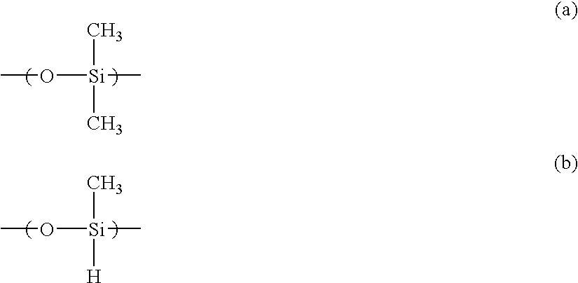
CO[Si](C)(C)C.CO[Si](C)(C)[H]
